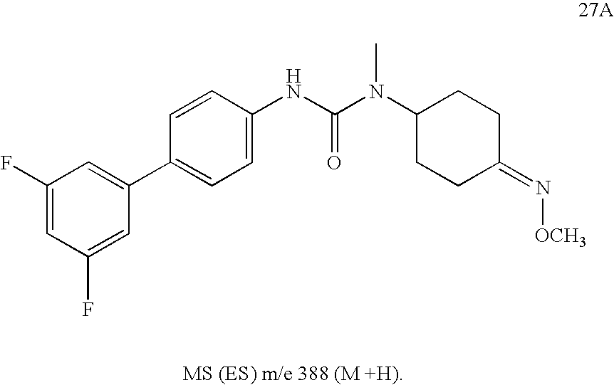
C1(F)=CC(F)=CC(C2=CC=C(NC(=O)N(C3CCC(=N[OCH3])CC3)C)C=C2)=C1
